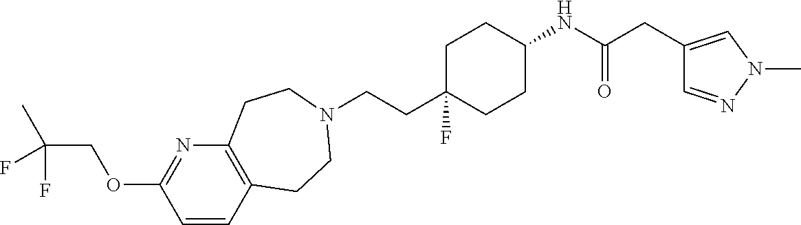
C(CC1(F)CCC(NC(CC2=CN(C)N=C2)=O)CC1)N1CCC2=C(N=C(OCC(F)(C)F)C=C2)CC1
